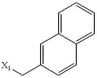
C1=C2C(=CC=C1)C=CC(C[X1])=C2
